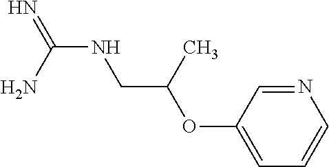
C1(OC(CNC(=N)N)C)=CC=CN=C1
